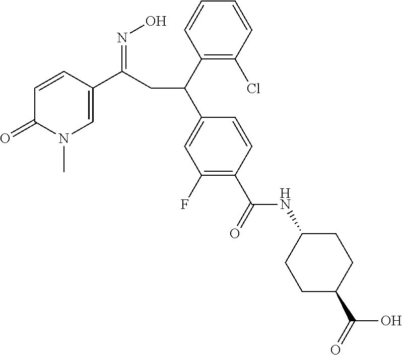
C1(C(C2=CC(F)=C(C(=O)NC3CCC(C(=O)O)CC3)C=C2)CC(=NO)C2=CN(C)C(=O)C=C2)=C(Cl)C=CC=C1
